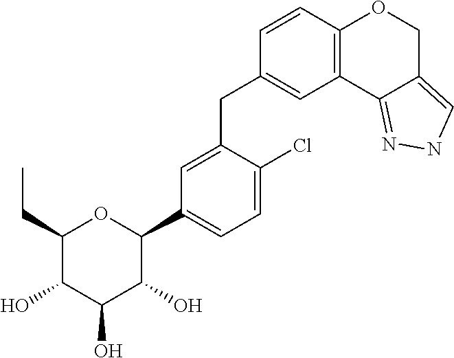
C1(CC)C(O)C(O)C(O)C(C2=CC=C(Cl)C(CC3=CC4=C(C=C3)OCC3=CNN=C43)=C2)O1
